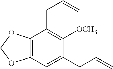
C12=C(OCO1)C(CC=C)=C([OCH3])C(CC=C)=C2
